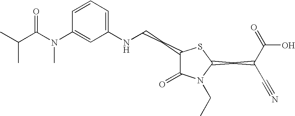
C1=CC=C(NCCC2C(=O)N(CC)C(CC(C#N)C(=O)O)S2)C=C1N(C(C(C)C)=O)C
